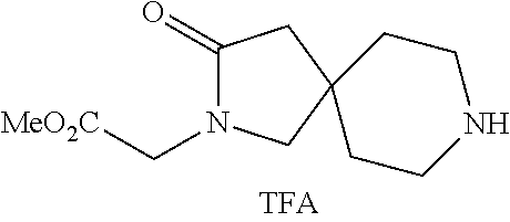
C1CC2(CCN1)CC(=O)N(C[MeO2C])C2
